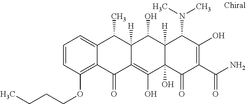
C12([H])C(O)(C(=O)C(C(N)=O)=C(O)C1N(C)C)C(O)=C1C([H])(C2O)C(C)C2=CC=CC(OCCCC)=C2C1=O
